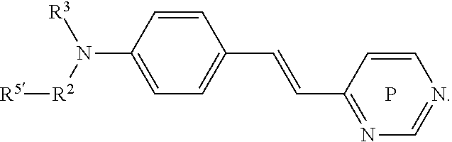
C1=CC(C=CC2=CC=C(N([R2][R5])[R3])C=C2)=NC=N1.P
